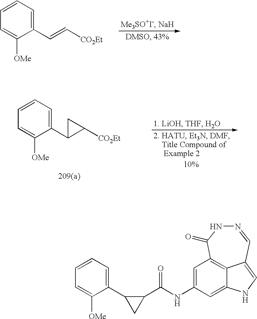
C1=CC=C(C=C[CO2Et])C([OMe])=C1.C1=CC=C(C2C([CO2Et])C2)C([OMe])=C1.C1=C(NC(C2C(C3=CC=CC=C3[OMe])C2)=O)C=C2NC=C3C2=C1C(=O)NN=C3
